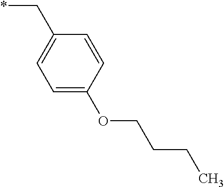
C(C1=CC=C(OCCCC)C=C1)*
